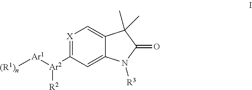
[X]1=C([Ar2]([Ar1][(R1)n])[R2])C=C2C(=C1)C(C)(C)C(=O)N2[R3]
